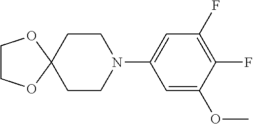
C1CC2(CCN1C1=CC(F)=C(F)C(OC)=C1)OCCO2
